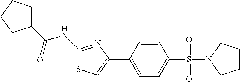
C1(NC(C2CCCC2)=O)=NC(C2=CC=C(S(=O)(=O)N3CCCC3)C=C2)=CS1
